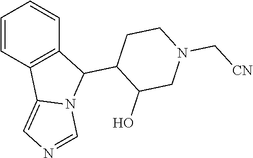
C1=CC2=C(C=C1)C(C1C(O)CN(C[CN])CC1)N1C2=CN=C1
